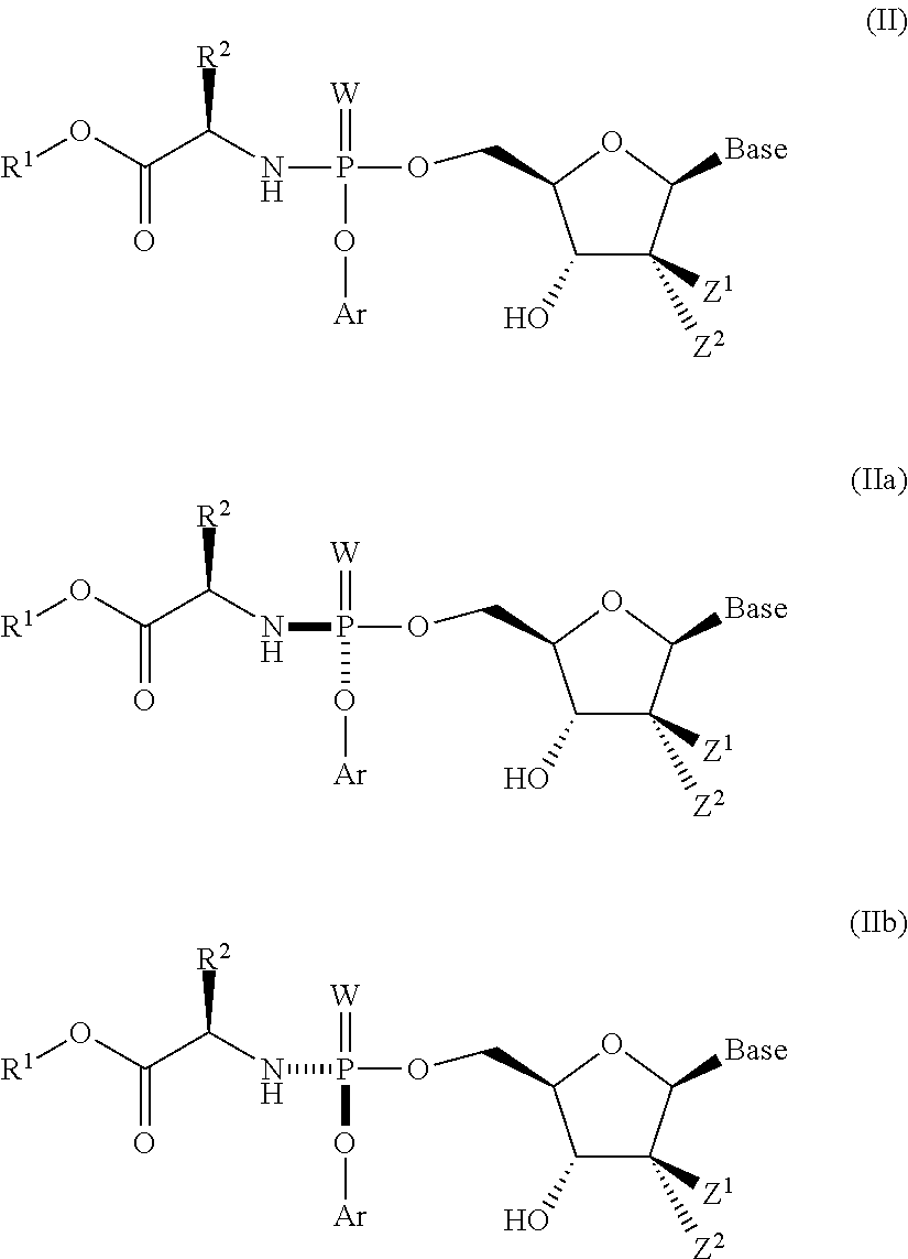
[R1]OC(C(NP(OCC1C(O)C([Z1])([Z2])C([Base])O1)(=[W])O[Ar])[R2])=O.[R1]OC(C(NP(OCC1C(O)C([Z1])([Z2])C([Base])O1)(=[W])O[Ar])[R2])=O.[R1]OC(C(NP(OCC1C(O)C([Z1])([Z2])C([Base])O1)(=[W])O[Ar])[R2])=O
